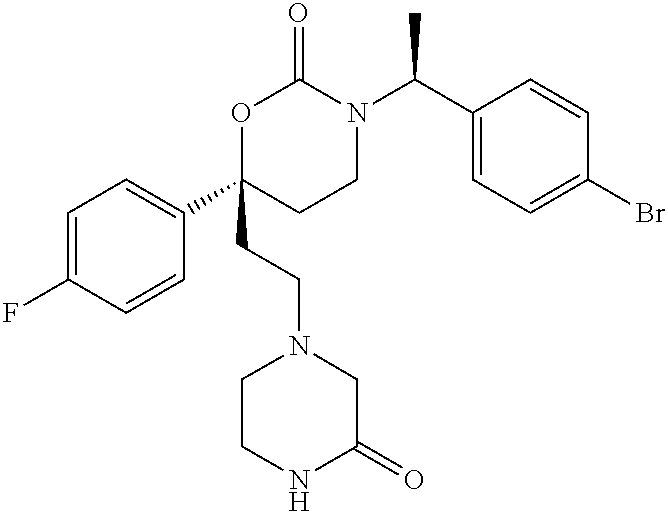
C1=C(F)C=CC(C2(CCN3CCNC(=O)C3)CCN(C(C3=CC=C(Br)C=C3)C)C(=O)O2)=C1
